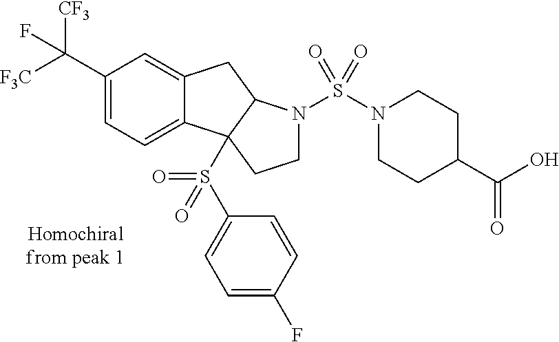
C1(C([F3C])([CF3])F)=CC=C2C(=C1)CC1C2(S(=O)(C2=CC=C(F)C=C2)=O)CCN1S(=O)(N1CCC(C(=O)O)CC1)=O
